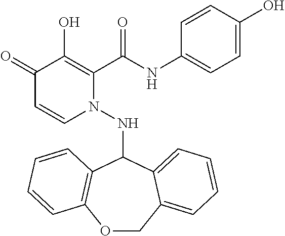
C1(=O)C=CN(NC2C3=C(OCC4=CC=CC=C24)C=CC=C3)C(C(NC2=CC=C(O)C=C2)=O)=C1O
